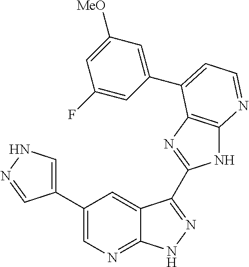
C1(C2=CNN=C2)=CN=C2C(=C1)C(C1=NC3=C(N1)N=CC=C3C1=CC([MeO])=CC(F)=C1)=NN2
